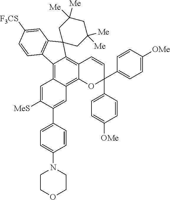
C12=C3C(=C4C(=C1C1(C5=C2C=CC([F3CS])=C5)CC([Me])([Me])CC([Me])([Me])C1)C=CC(C1=CC=C([OMe])C=C1)(C1=CC=C([OMe])C=C1)O4)C=C(C1=CC=C(N2CCOCC2)C=C1)C([MeS])=C3
